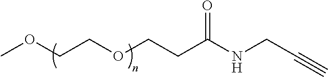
COCCOCCC(NCC#C)=O
